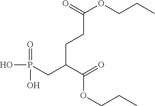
OP(CC(C(=O)OCCC)CCC(OCCC)=O)(=O)O
